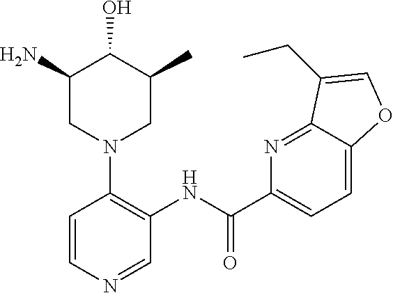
C1(N)CN(C2=C(NC(C3=CC=C4C(=N3)C(CC)=CO4)=O)C=NC=C2)CC(C)C1O
